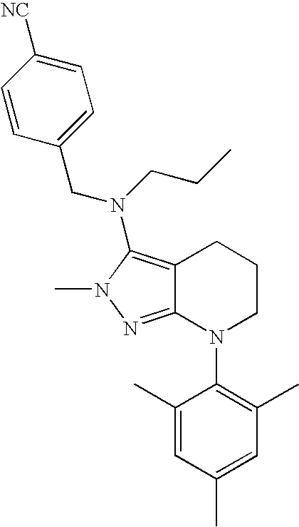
C12=C(N(CCC)CC3=CC=C([NC])C=C3)N(C)N=C1N(C1=C(C)C=C(C)C=C1C)CCC2
